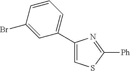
BrC1=CC(C2=CSC([Ph])=N2)=CC=C1
